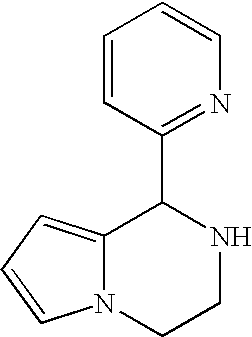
C12=CC=CN1CCNC2C1=NC=CC=C1
